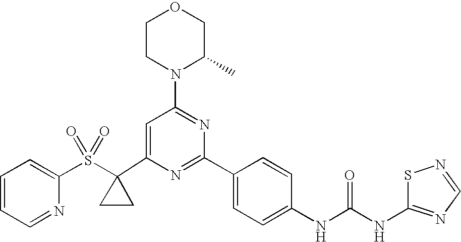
C1(C2(S(C3=CC=CC=N3)(=O)=O)CC2)=CC(N2C(C)COCC2)=NC(C2=CC=C(NC(=O)NC3=NC=NS3)C=C2)=N1
